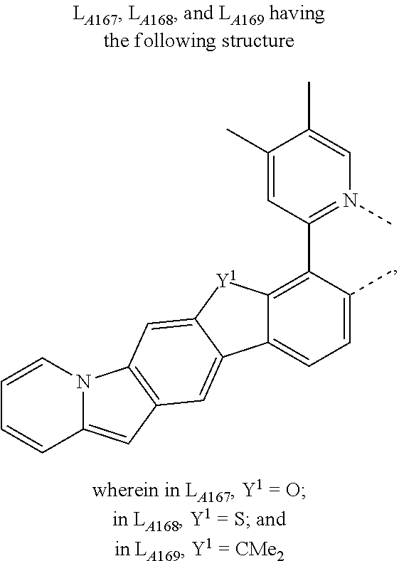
N12C(=CC3=C1C=C1C(=C3)C3=CC=C(C)C(C4=N(C)C=C(C)C(C)=C4)=C3[Y1]1)C=CC=C2
